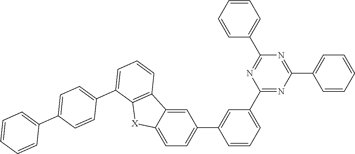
C12=CC(C3=CC(C4=NC(C5=CC=CC=C5)=NC(C5=CC=CC=C5)=N4)=CC=C3)=CC=C1[X]C1=C2C=CC=C1C1=CC=C(C2=CC=CC=C2)C=C1
